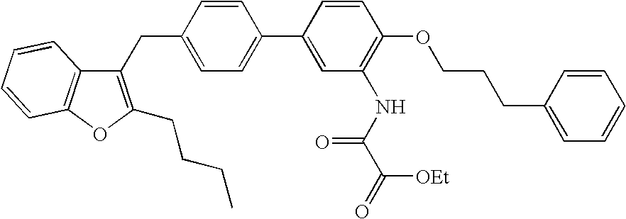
C1(CC2=CC=C(C3=CC(NC(=O)C([OEt])=O)=C(OCCCC4=CC=CC=C4)C=C3)C=C2)=C(CCCC)OC2=C1C=CC=C2
